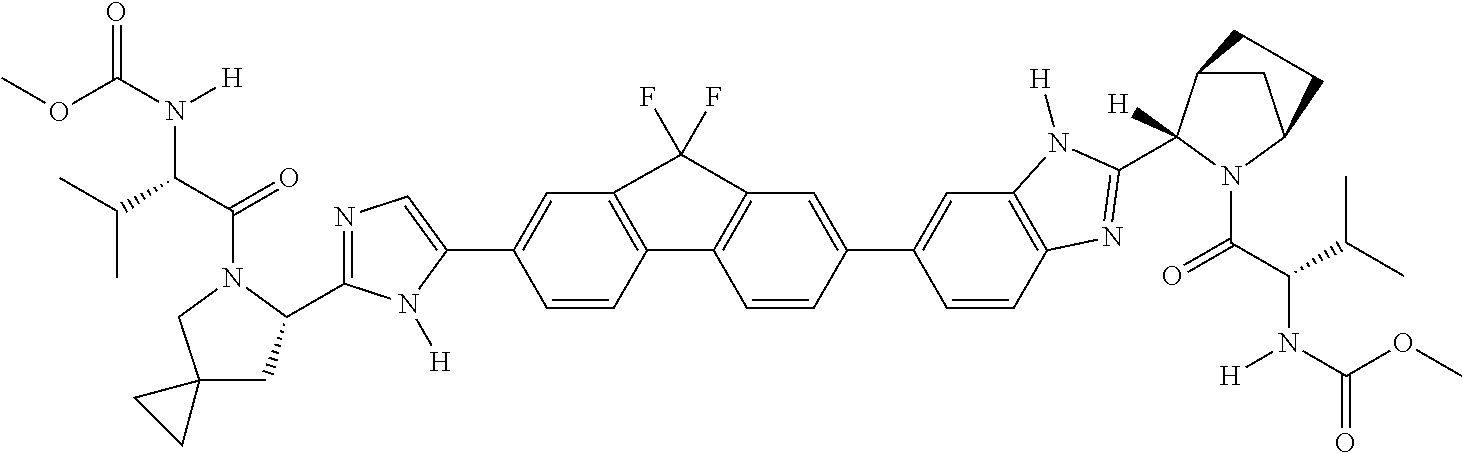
C1=CC2=C(C=C1C1=CN=C(C3CC4(CN3C(C(C(C)C)N(C(OC)=O)[H])=O)CC4)N1[H])C(F)(F)C1=C2C=CC(C2=CC3=C(C=C2)N=C(C2([H])C4CC(N2C(C(C(C)C)N(C(=O)OC)[H])=O)CC4)N3[H])=C1
